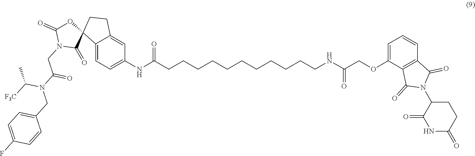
C1(NC(CCCCCCCCCCCNC(COC2=CC=CC3=C2C(=O)N(C2C(=O)NC(=O)CC2)C3=O)=O)=O)=CC=C2C(=C1)CCC21OC(=O)N(CC(N(CC2=CC=C(F)C=C2)C([F3C])C)=O)C1=O
